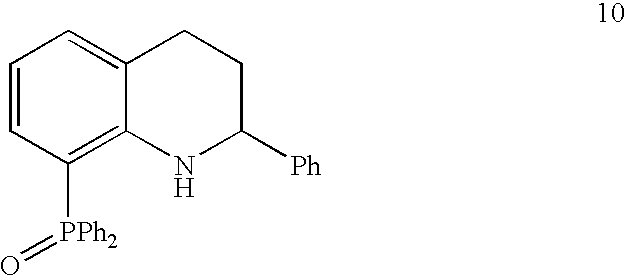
C1=CC([PPh2]=O)=C2C(=C1)CCC([Ph])N2
